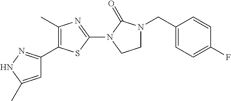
C1=C(C)NN=C1C1=C(C)N=C(N2CCN(CC3=CC=C(F)C=C3)C2=O)S1
